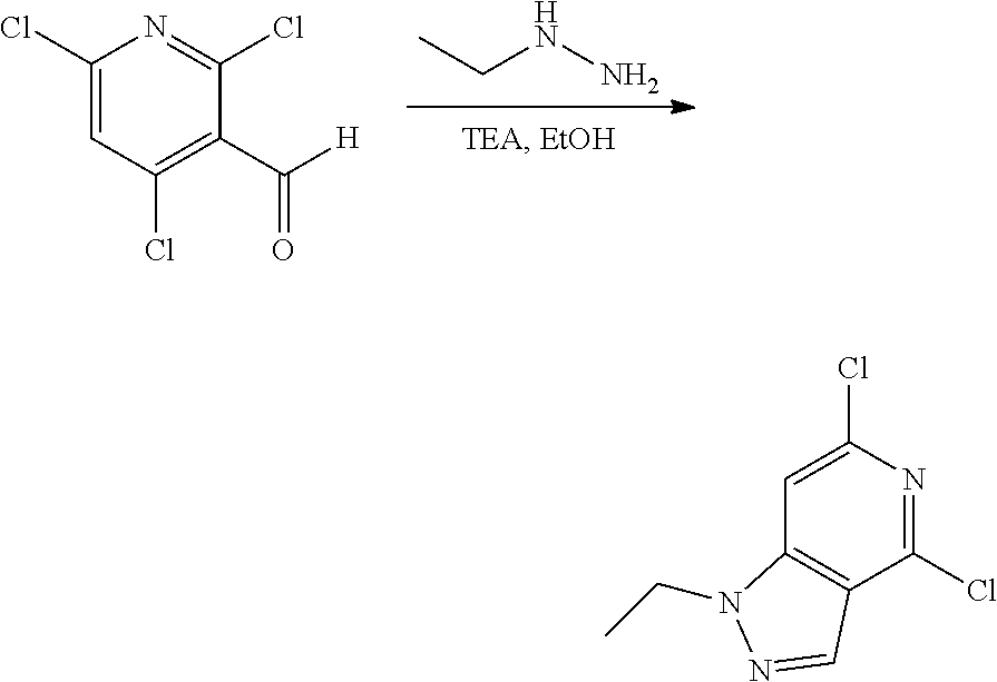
CCNN.C1(Cl)=CC(Cl)=C(C([H])=O)C(Cl)=N1.C12=C(C(Cl)=NC(Cl)=C1)C=NN2CC
